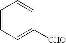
C1=CC=C([CHO])C=C1
